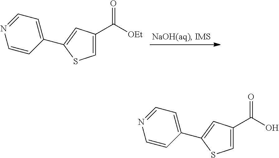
C1=C(C(=O)[OEt])C=C(C2=CC=NC=C2)S1.C1=C(C(=O)O)C=C(C2=CC=NC=C2)S1
